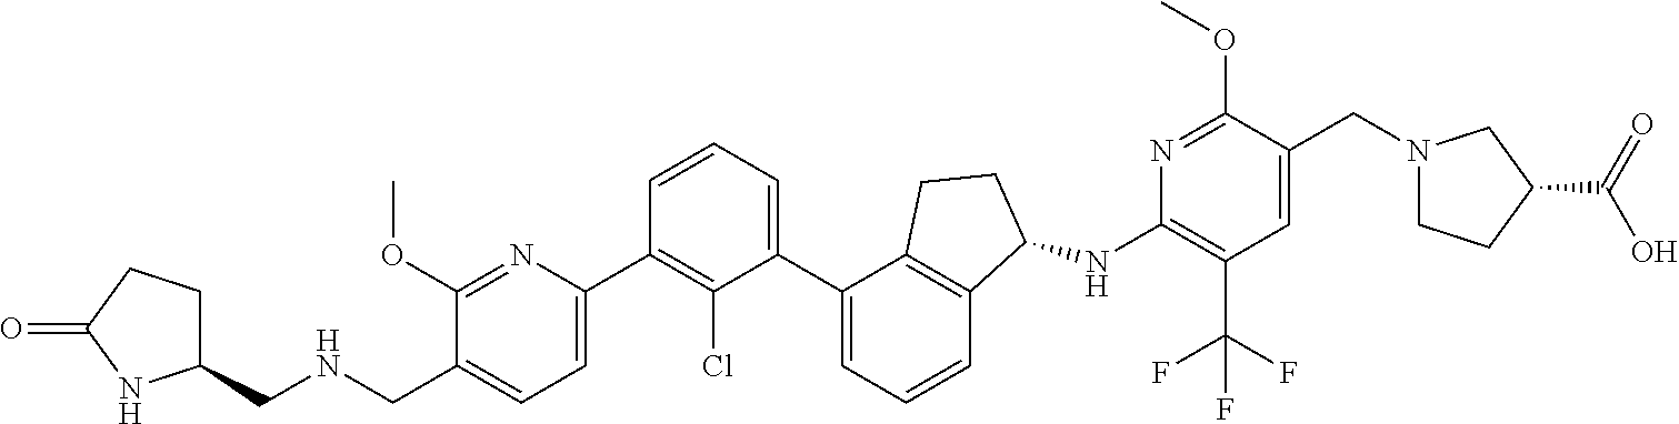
C1(CNCC2=CC=C(C3=C(Cl)C(C4=CC=CC5=C4CCC5NC4=C(C(F)(F)F)C=C(CN5CCC(C(O)=O)C5)C(OC)=N4)=CC=C3)N=C2OC)CCC(=O)N1
